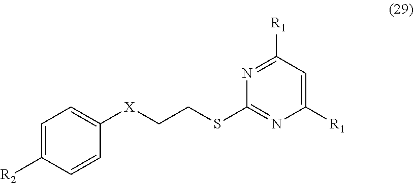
C1=C([R2])C=CC([X]CCSC2=NC([R1])=CC([R1])=N2)=C1
